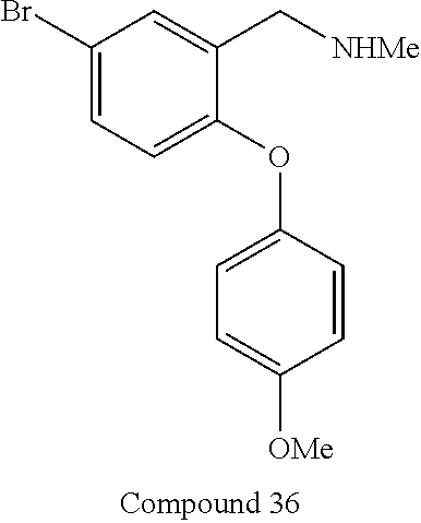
C1(Br)=CC=C(OC2=CC=C([OMe])C=C2)C(C[NHMe])=C1
